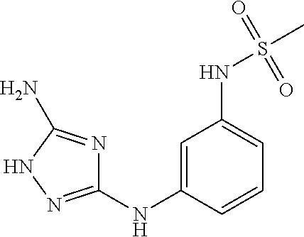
N(C1=CC(NS(C)(=O)=O)=CC=C1)C1=NNC(N)=N1
